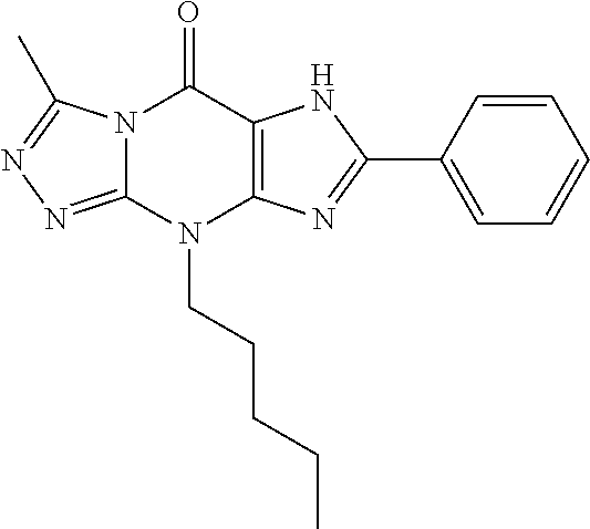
C1=CC(C2=NC3=C(N2)C(=O)N2C(=NN=C2C)N3CCCCC)=CC=C1
